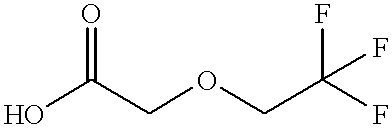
OC(COCC(F)(F)F)=O
